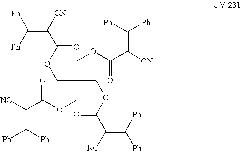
C(=C([CN])C(OCC(COC(C([CN])=C([Ph])[Ph])=O)(COC(=O)C(=C([Ph])[Ph])[NC])COC(=O)C(=C([Ph])[Ph])[NC])=O)([Ph])[Ph]
